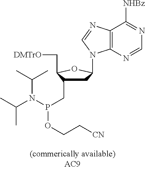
C12=C(N=CN=C1[NHBz])N(C1CC(CP(N(C(C)C)C(C)C)OCC[CN])C(C[DMTrO])O1)C=N2
